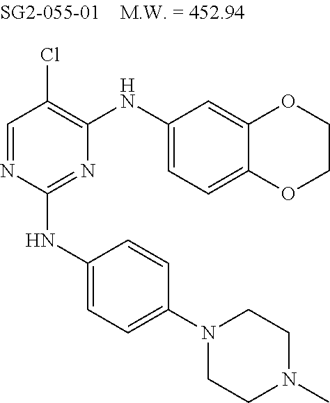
C1=NC(NC2=CC=C(N3CCN(C)CC3)C=C2)=NC(NC2=CC=C3C(=C2)OCCO3)=C1Cl
